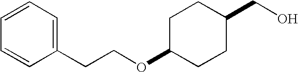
C1(CCOC2CCC(CO)CC2)=CC=CC=C1
